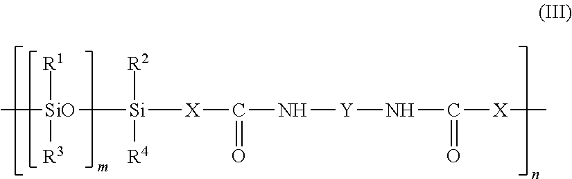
C[SiO]([Si]([X]C(=O)N[Y]NC([X]C)=O)([R2])[R4])([R1])[R3]
